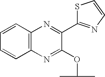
C1=CC=CC2=C1N=C(C1=NC=CS1)C(OC(C)C)=N2
